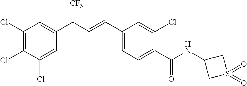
C1(Cl)=CC(C(C=CC2=CC=C(C(NC3CS(=O)(=O)C3)=O)C(Cl)=C2)[CF3])=CC(Cl)=C1Cl
